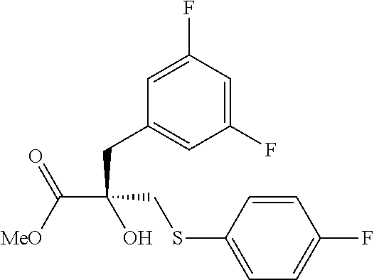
C(C(CC1=CC(F)=CC(F)=C1)(CSC1=CC=C(F)C=C1)O)([MeO])=O
